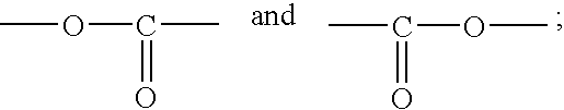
COC(C)=O.COC(C)=O
